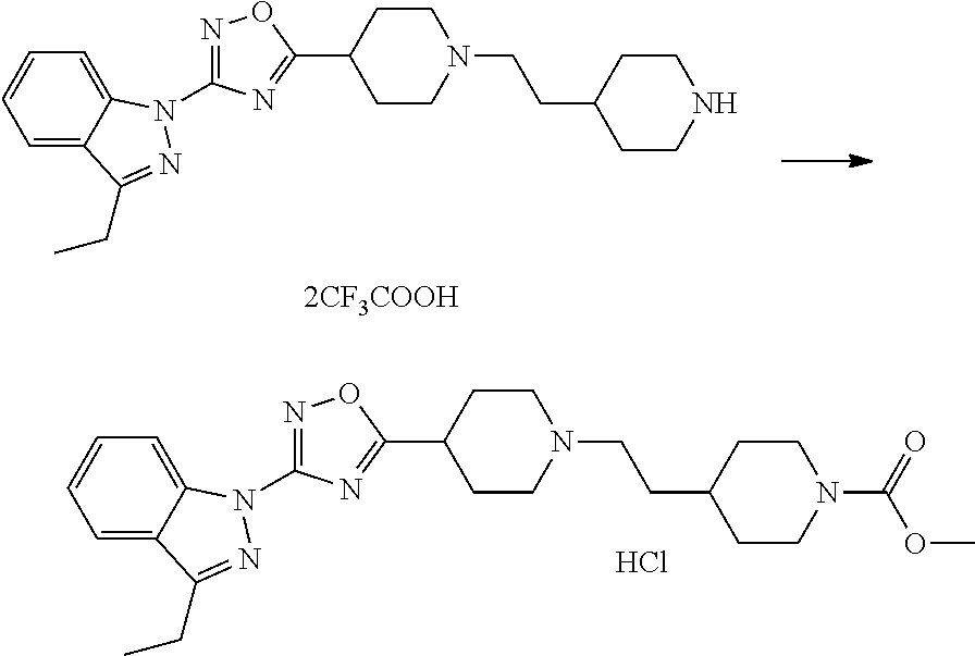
C1=C2C(=CC=C1)N(C1=NOC(C3CCN(CCC4CCNCC4)CC3)=N1)N=C2CC.C1=C2C(=CC=C1)N(C1=NOC(C3CCN(CCC4CCN(C(=O)OC)CC4)CC3)=N1)N=C2CC.Cl
